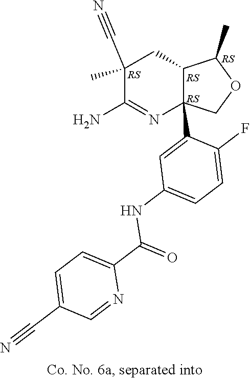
C(C1=CC=C(C(NC2=CC=C(F)C(C34C(CC(C)(C#N)C(N)=N3)C(C)OC4)=C2)=O)N=C1)#N
